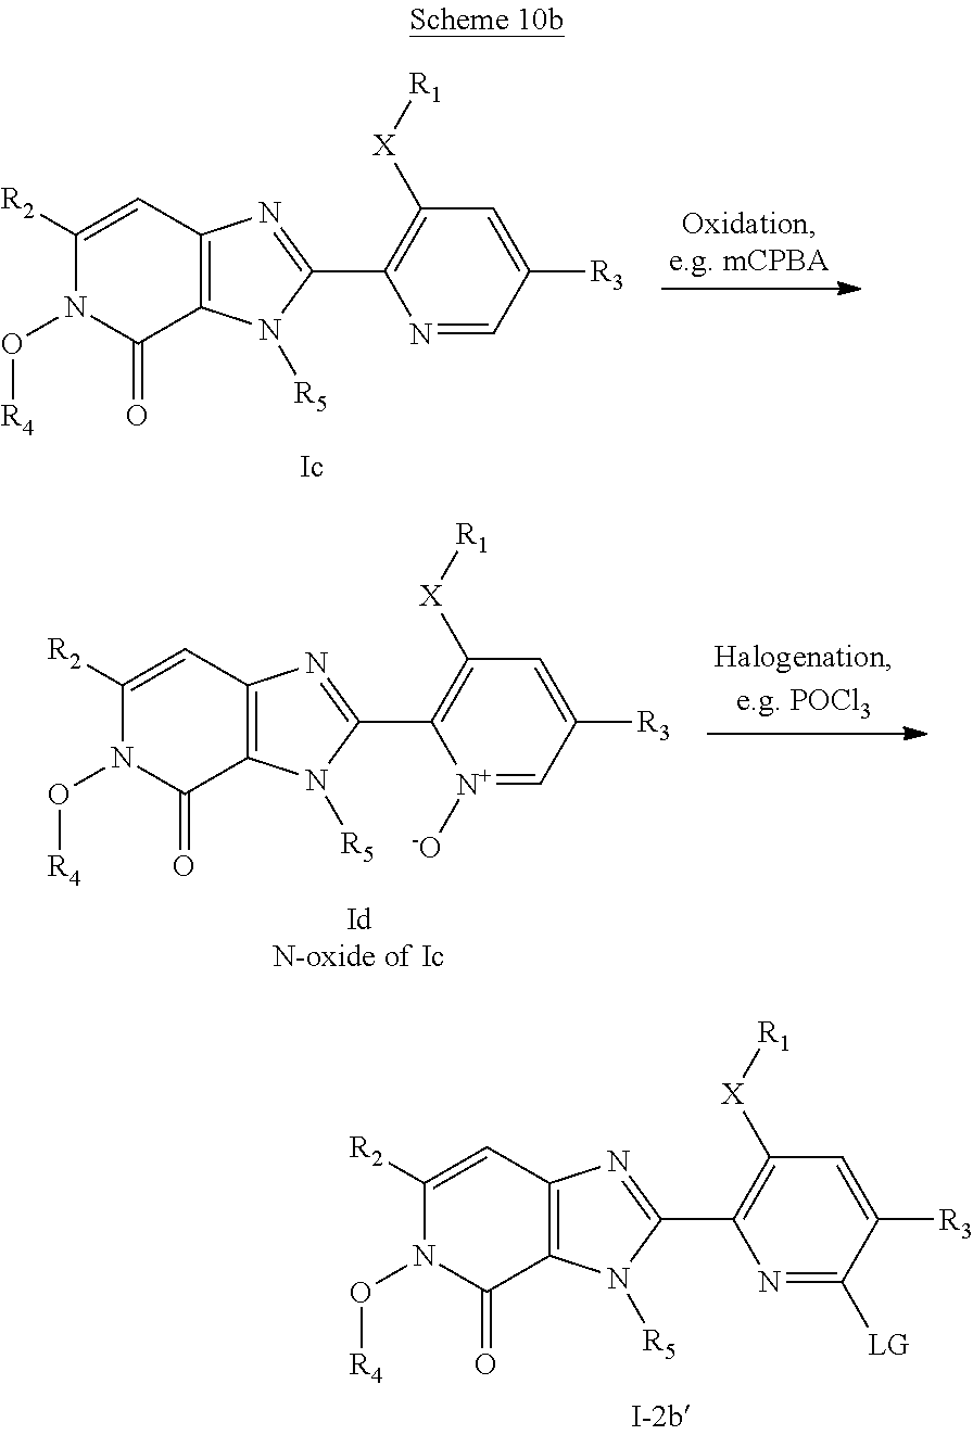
C1(C2=C([X][R1])C=C([R3])C([LG])=N2)=NC2=C(C(=O)N(O[R4])C([R2])=C2)N1[R5].C1(C2=C([X][R1])C=C([R3])C=N2)=NC2=C(C(=O)N(O[R4])C([R2])=C2)N1[R5].C1(C2=C([X][R1])C=C([R3])C=[N+]2[-O])=NC2=C(C(=O)N(O[R4])C([R2])=C2)N1[R5]
